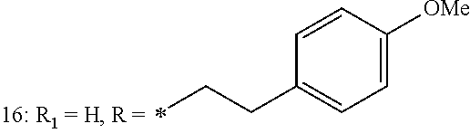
C1=CC([OMe])=CC=C1CCC
